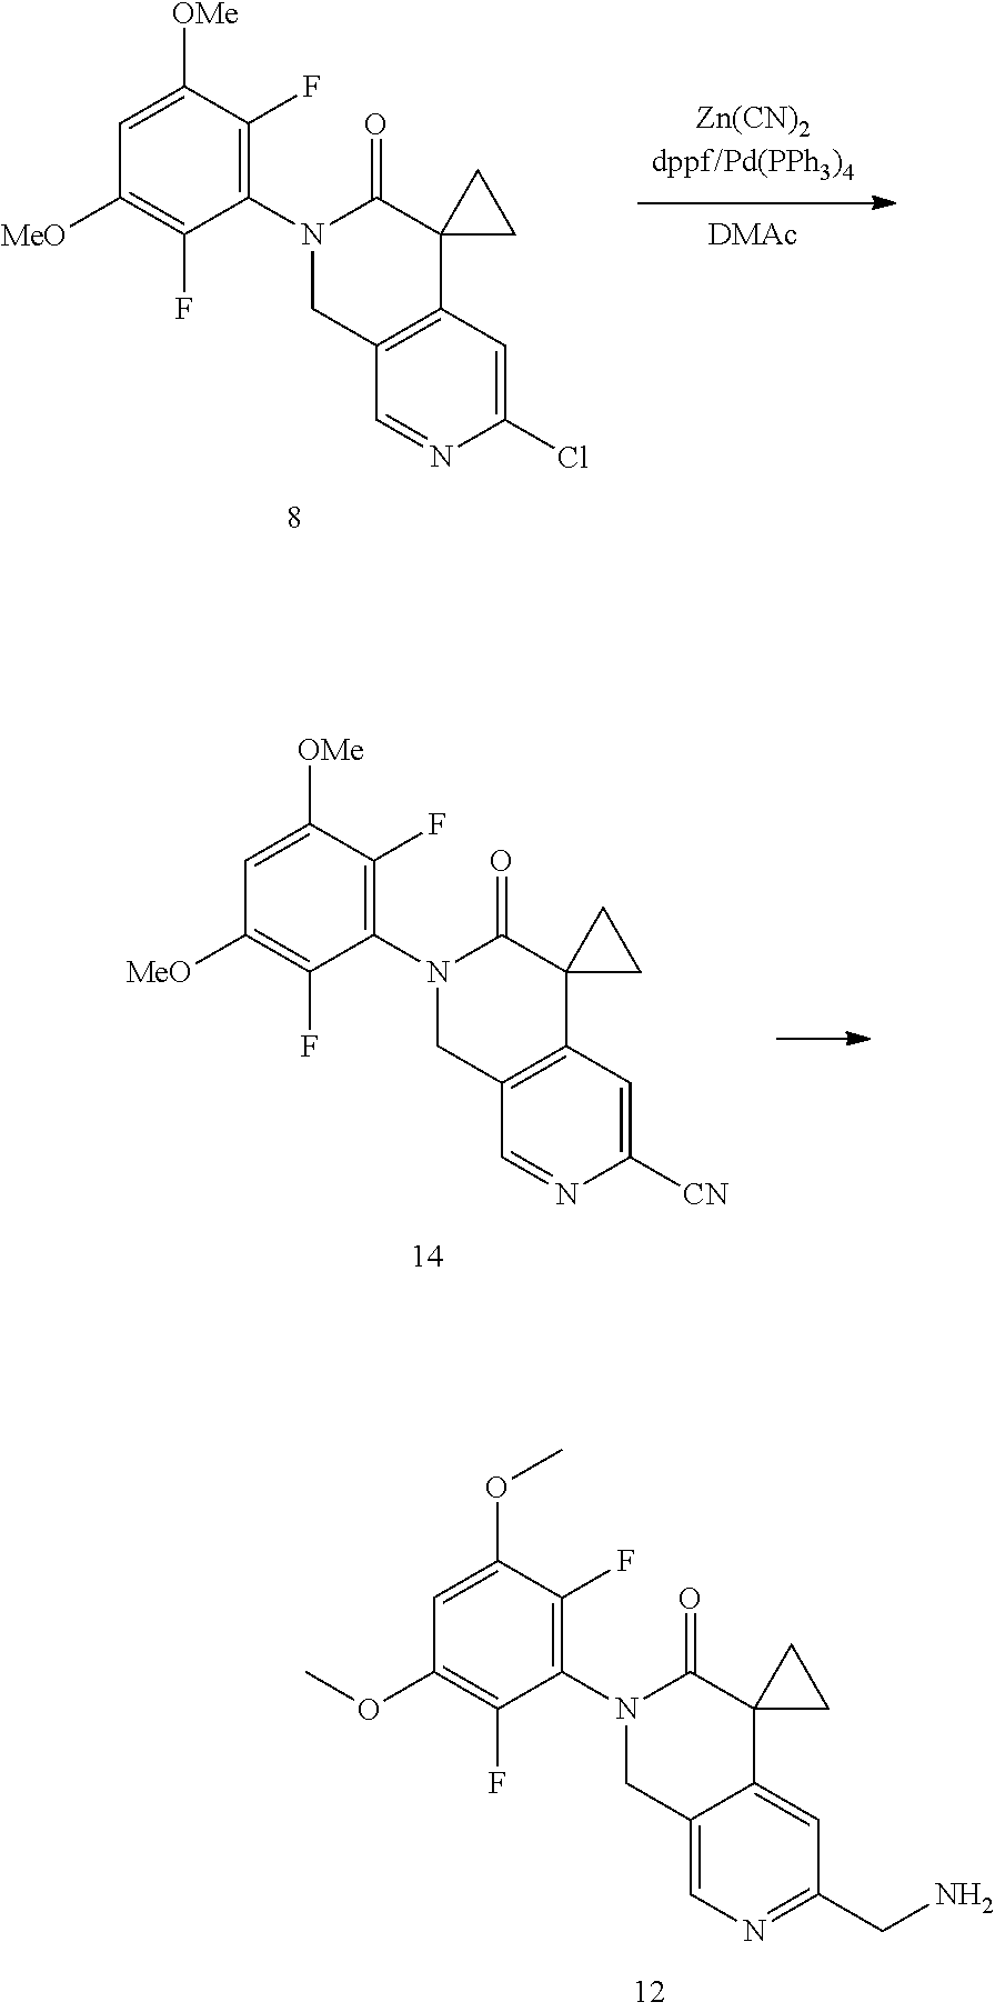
C12=C(C=C(Cl)N=C1)C1(C(=O)N(C3=C(F)C([OMe])=CC([MeO])=C3F)C2)CC1.[DMAc].C12=C(C=C([CN])N=C1)C1(C(=O)N(C3=C(F)C([OMe])=CC([MeO])=C3F)C2)CC1.C12=CN=C(CN)C=C1C1(C(=O)N(C3=C(F)C(OC)=CC(OC)=C3F)C2)CC1
